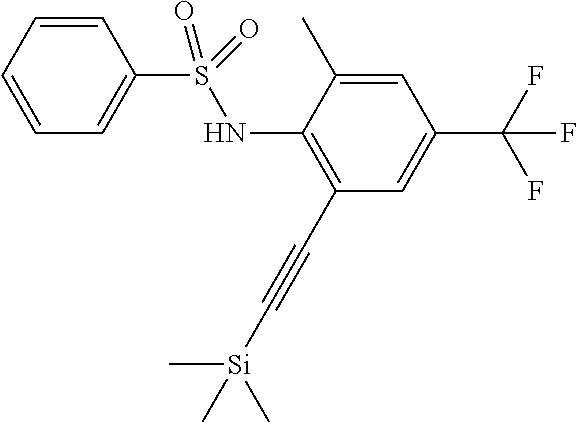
C1(C#C[Si](C)(C)C)=C(NS(C2=CC=CC=C2)(=O)=O)C(C)=CC(C(F)(F)F)=C1
